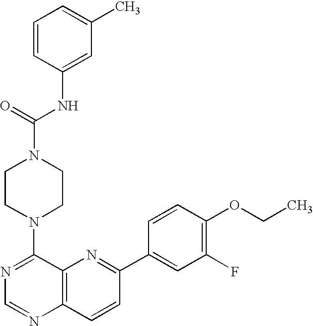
N1=C(N2CCN(C(NC3=CC(C)=CC=C3)=O)CC2)C2=C(N=C1)C=CC(C1=CC(F)=C(OCC)C=C1)=N2
